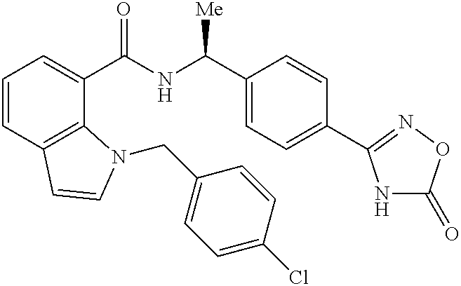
C1=CC2=C(C(C(=O)NC(C3=CC=C(C4=NOC(=O)N4)C=C3)[Me])=C1)N(CC1=CC=C(Cl)C=C1)C=C2
